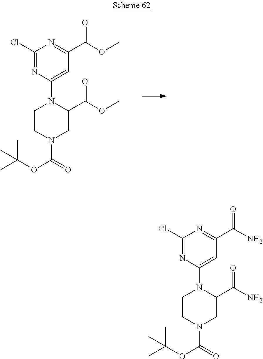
C1CN(C(OC(C)(C)C)=O)CC(C(OC)=O)N1C1=CC(C(OC)=O)=NC(Cl)=N1.C1CN(C(OC(C)(C)C)=O)CC(C(N)=O)N1C1=CC(C(N)=O)=NC(Cl)=N1
